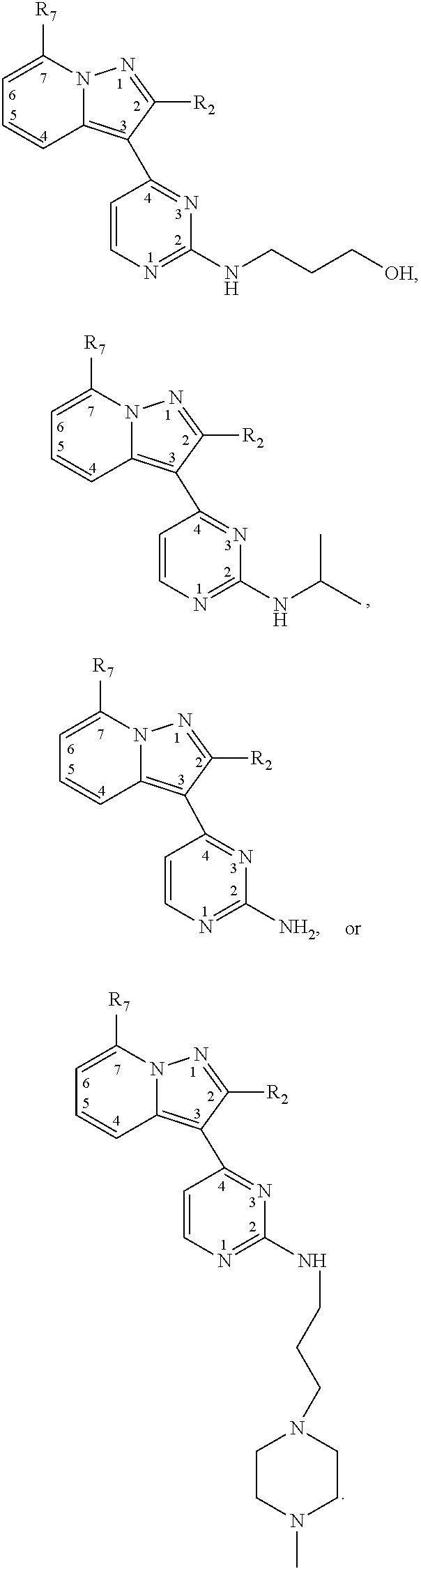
C1=C([R7])N2C(=C(C3=NC(NC(C)C)=NC=C3)C([R2])=N2)C=C1.C1=C([R7])N2C(=C(C3=NC([NH2])=NC=C3)C([R2])=N2)C=C1.C1=C([R7])N2C(=C(C3=NC(NCCCN4CCN(C)CC4)=NC=C3)C([R2])=N2)C=C1.C1=C([R7])N2C(=C(C3=NC(NCCC[OH])=NC=C3)C([R2])=N2)C=C1
